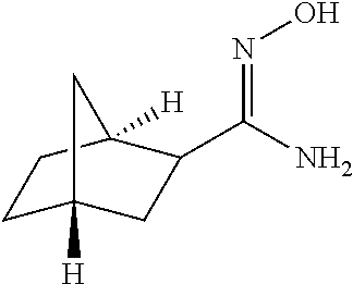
C(N)(=NO)C1CC2([H])CCC1([H])C2
